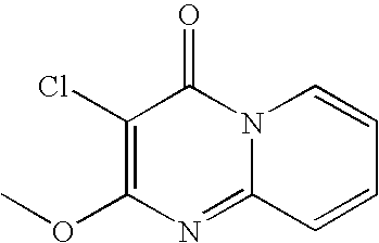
C1(Cl)=C(OC)N=C2N(C1=O)C=CC=C2
